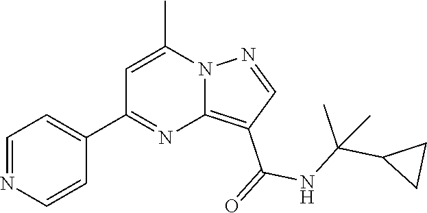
C12=C(C(=O)NC(C3CC3)(C)C)C=NN1C(C)=CC(C1=CC=NC=C1)=N2
